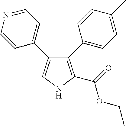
C1(C2=CC=C(C)C=C2)=C(C(=O)OCC)NC=C1C1=CC=NC=C1
